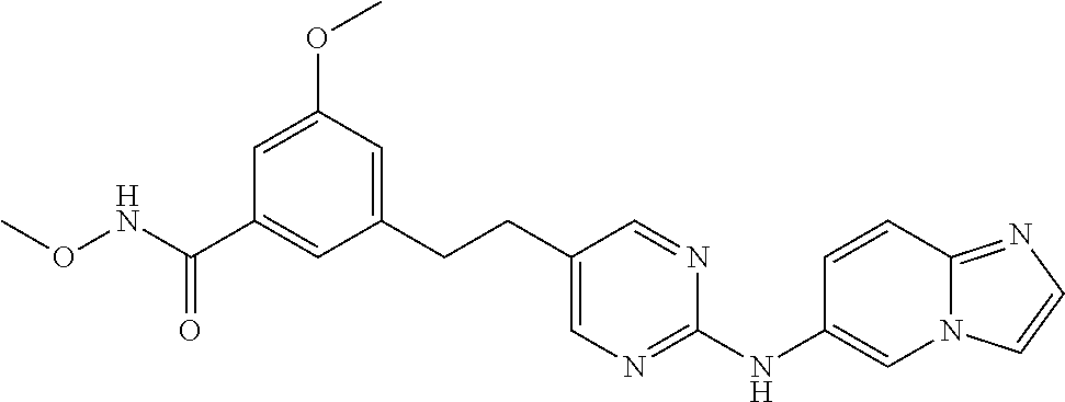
C1(CCC2=CN=C(NC3=CN4C(=NC=C4)C=C3)N=C2)=CC(OC)=CC(C(NOC)=O)=C1
